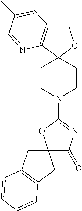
C1C2=C(C3(O1)CCN(C1=NC(=O)C4(O1)CC1=C(C4)C=CC=C1)CC3)N=CC(C)=C2
